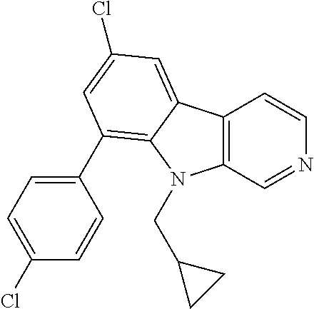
C12=C(C=NC=C1)N(CC1CC1)C1=C(C3=CC=C(Cl)C=C3)C=C(Cl)C=C21
